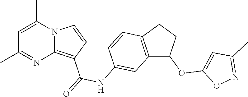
C1=C(C)N2C(=C(C(=O)NC3=CC4=C(C=C3)CCC4OC3=CC(C)=NO3)C=C2)N=C1C
